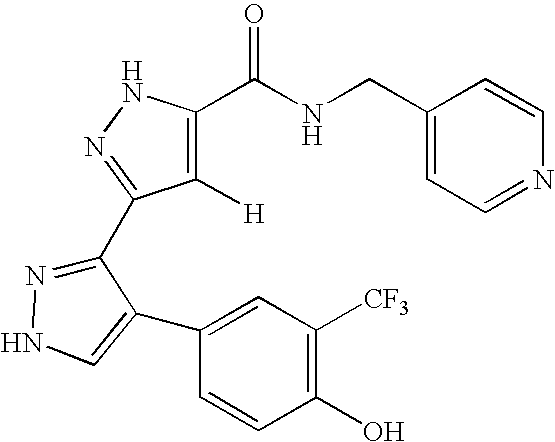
C1(CNC(C2=C([H])C(C3=NNC=C3C3=CC([CF3])=C(O)C=C3)=NN2)=O)=CC=NC=C1
